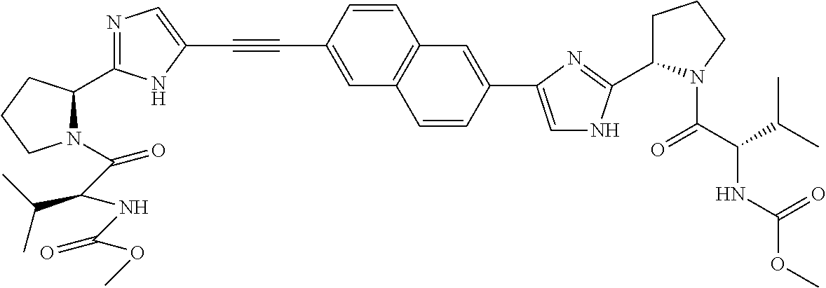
C1=CC(C#CC2=CN=C(C3N(C(C(NC(OC)=O)C(C)C)=O)CCC3)N2)=CC2=C1C=C(C1=CNC(C3CCCN3C(C(C(C)C)NC(OC)=O)=O)=N1)C=C2
